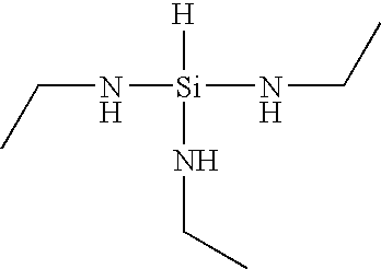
N(CC)[Si](NCC)([H])NCC
